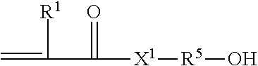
C=C([R1])C(=O)[X1][R5]O
